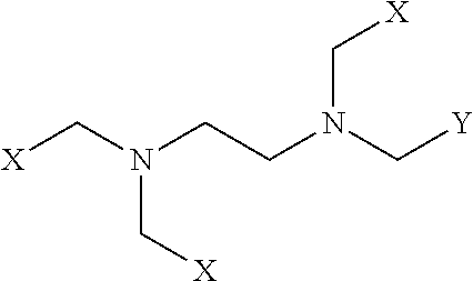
[X]CN(CCN(C[X])C[Y])C[X]
